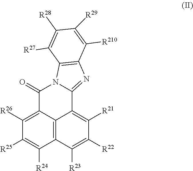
C1([R26])=C2C3=C(C([R24])=C1[R25])C([R23])=C([R22])C([R21])=C3C1=NC3=C(N1C2=O)C([R27])=C([R28])C([R29])=C3[R210]
